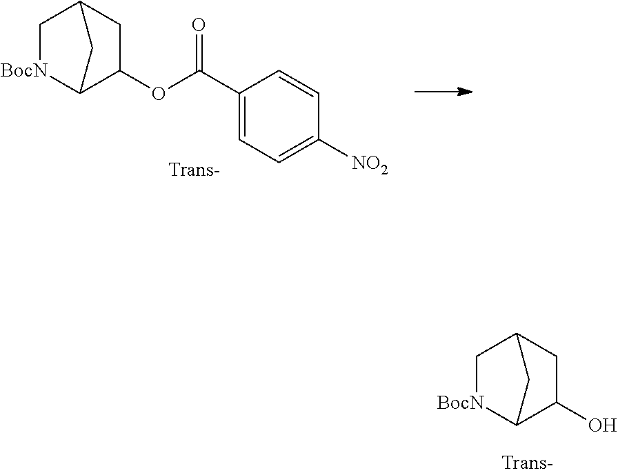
OC1CC2C[BocN]C1C2.O(C(C1=CC=C([NO2])C=C1)=O)C1CC2C[BocN]C1C2
